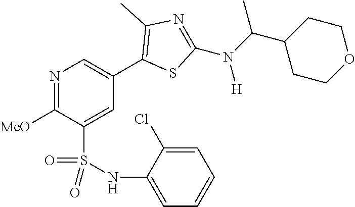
N1=C([MeO])C(S(NC2=CC=CC=C2Cl)(=O)=O)=CC(C2=C(C)N=C(N(C(C3CCOCC3)C)[H])S2)=C1
